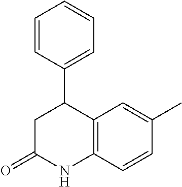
C1(C2=CC=CC=C2)CC(=O)NC2=C1C=C(C)C=C2
